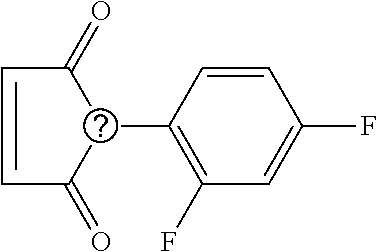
C1=CC(C2C(=O)C=CC2=O)=C(F)C=C1F
